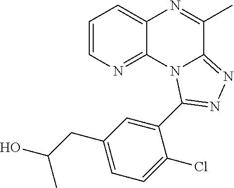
C1=CN=C2C(=C1)N=C(C)C1=NN=C(C3=CC(CC(O)C)=CC=C3Cl)N21
